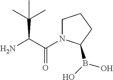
C(C(=O)N1CCCC1B(O)O)(C(C)(C)C)N
